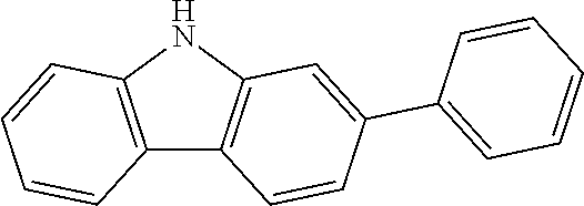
C12=C(NC3=C1C=CC(C1=CC=CC=C1)=C3)C=CC=C2
